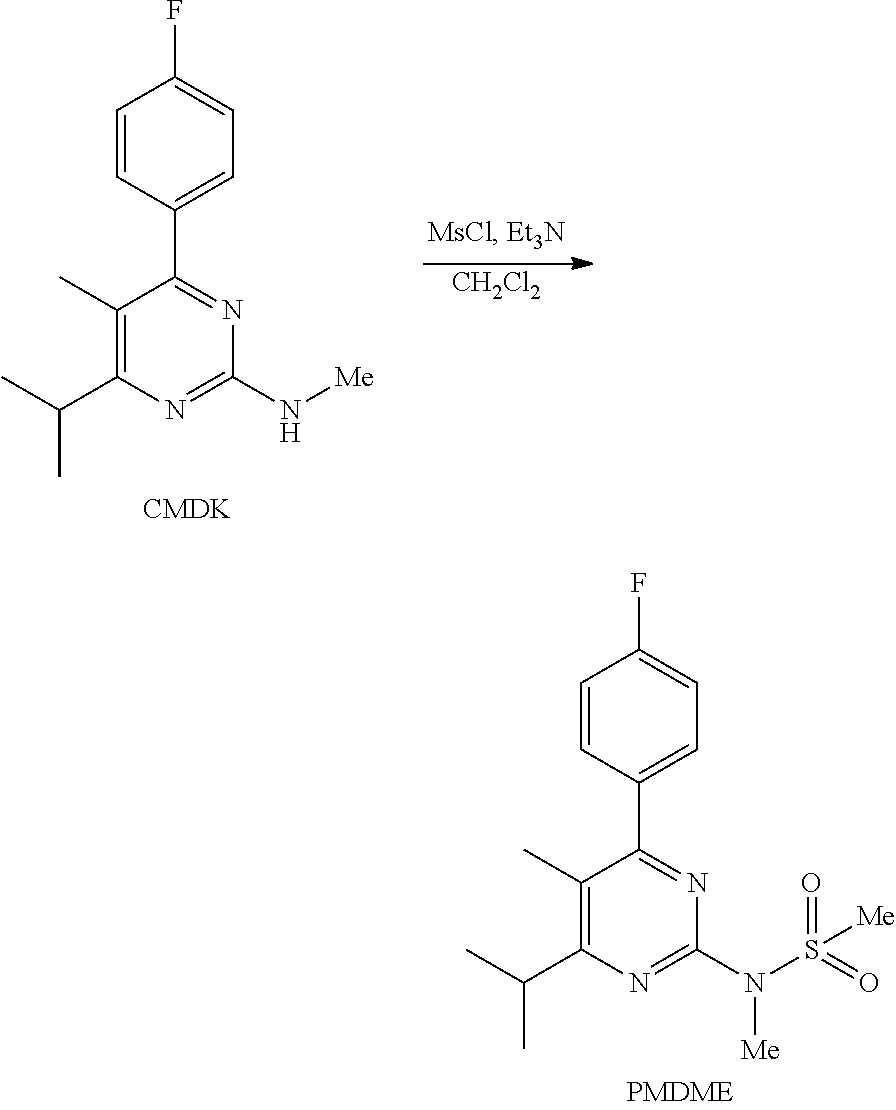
C1(C)=C(C(C)C)N=C(N[Me])N=C1C1=CC=C(F)C=C1.[CH2Cl2].C1(C)=C(C(C)C)N=C(N(S(=O)(=O)[Me])[Me])N=C1C1=CC=C(F)C=C1
